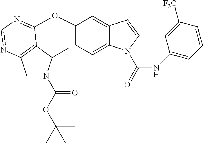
C12=C(N=CN=C1OC1=CC=C3C(=C1)C=CN3C(=O)NC1=CC=CC([F3C])=C1)CN(C(OC(C)(C)C)=O)C2C
